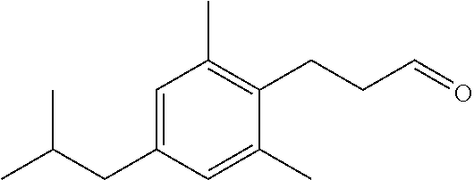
C1=C(CC(C)C)C=C(C)C(CCC=O)=C1C
